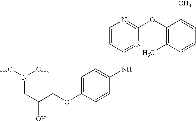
N(CC(O)COC1=CC=C(NC2=NC(OC3=C(C)C=CC=C3C)=NC=C2)C=C1)(C)C
